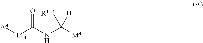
[AA][L1A]C(NC([MA])([R11A])[H])=O
